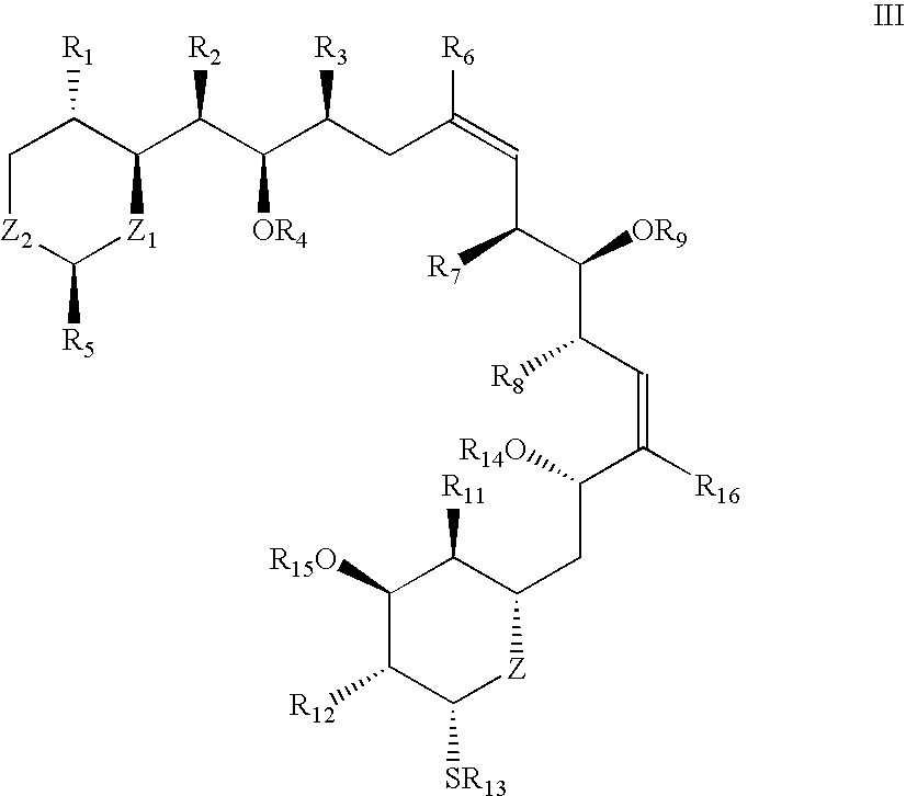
C1[Z2]C([R5])[Z1]C(C(C(C(CC(=CC(C([OR9])C(C=C([R16])C(CC2C([R11])C([R15O])C([R12])C([SR13])[Z]2)[R14O])[R8])[R7])[R6])[R3])[OR4])[R2])C1[R1]
